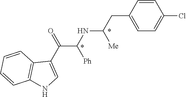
C1=CC(CC(NC(C(C2=CNC3=C2C=CC=C3)=O)[Ph])[Me])=CC=C1Cl
